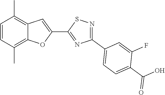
C1=CC(C)=C2C(=C1C)C=C(C1=NC(C3=CC=C(C(O)=O)C(F)=C3)=NS1)O2
